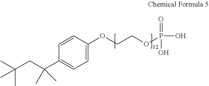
C1=C(OCCOP(=O)([OH])O)C=CC(C(CC(C)(C)C)(C)C)=C1
